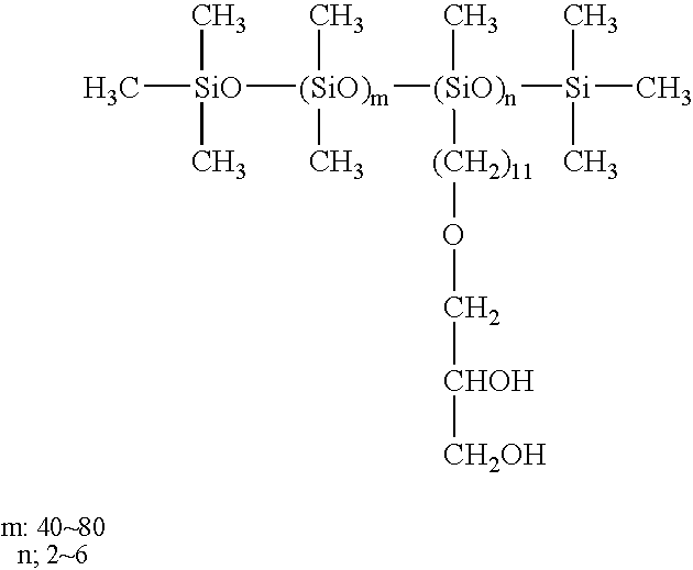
C[SiO](C)(C)[(SiO)m]([(SiO)n](C)([(CH2)11]OC[CHOH][CH2OH])[Si](C)(C)C)(C)C
